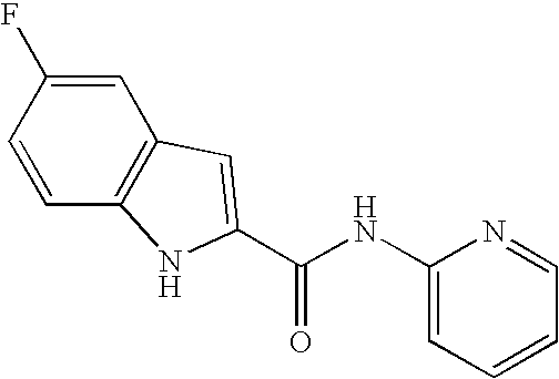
C(NC1=CC=CC=N1)(=O)C1=CC2=C(C=CC(F)=C2)N1
